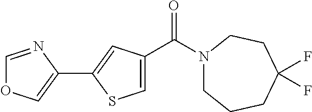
C1=NC(C2=CC(C(N3CCCC(F)(F)CC3)=O)=CS2)=CO1
